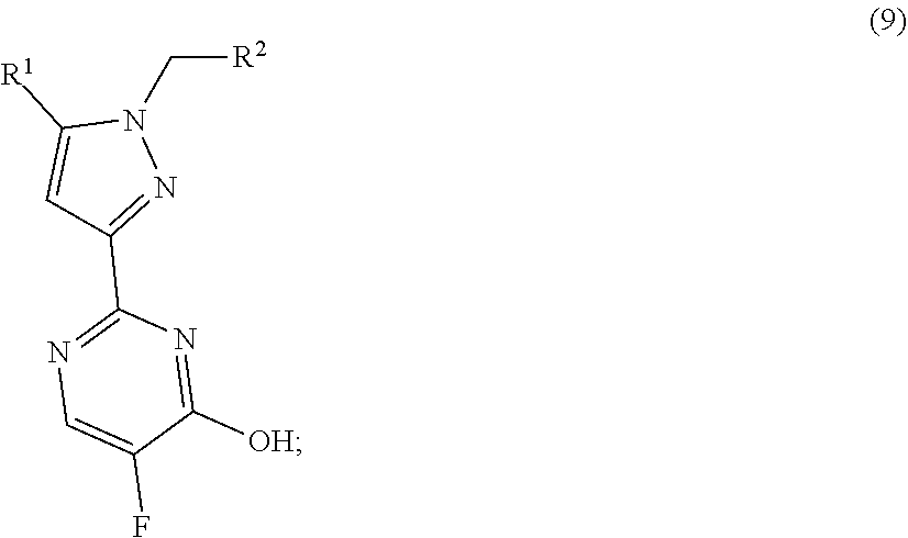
C1=C(F)C([OH])=NC(C2=NN(C[R2])C([R1])=C2)=N1
